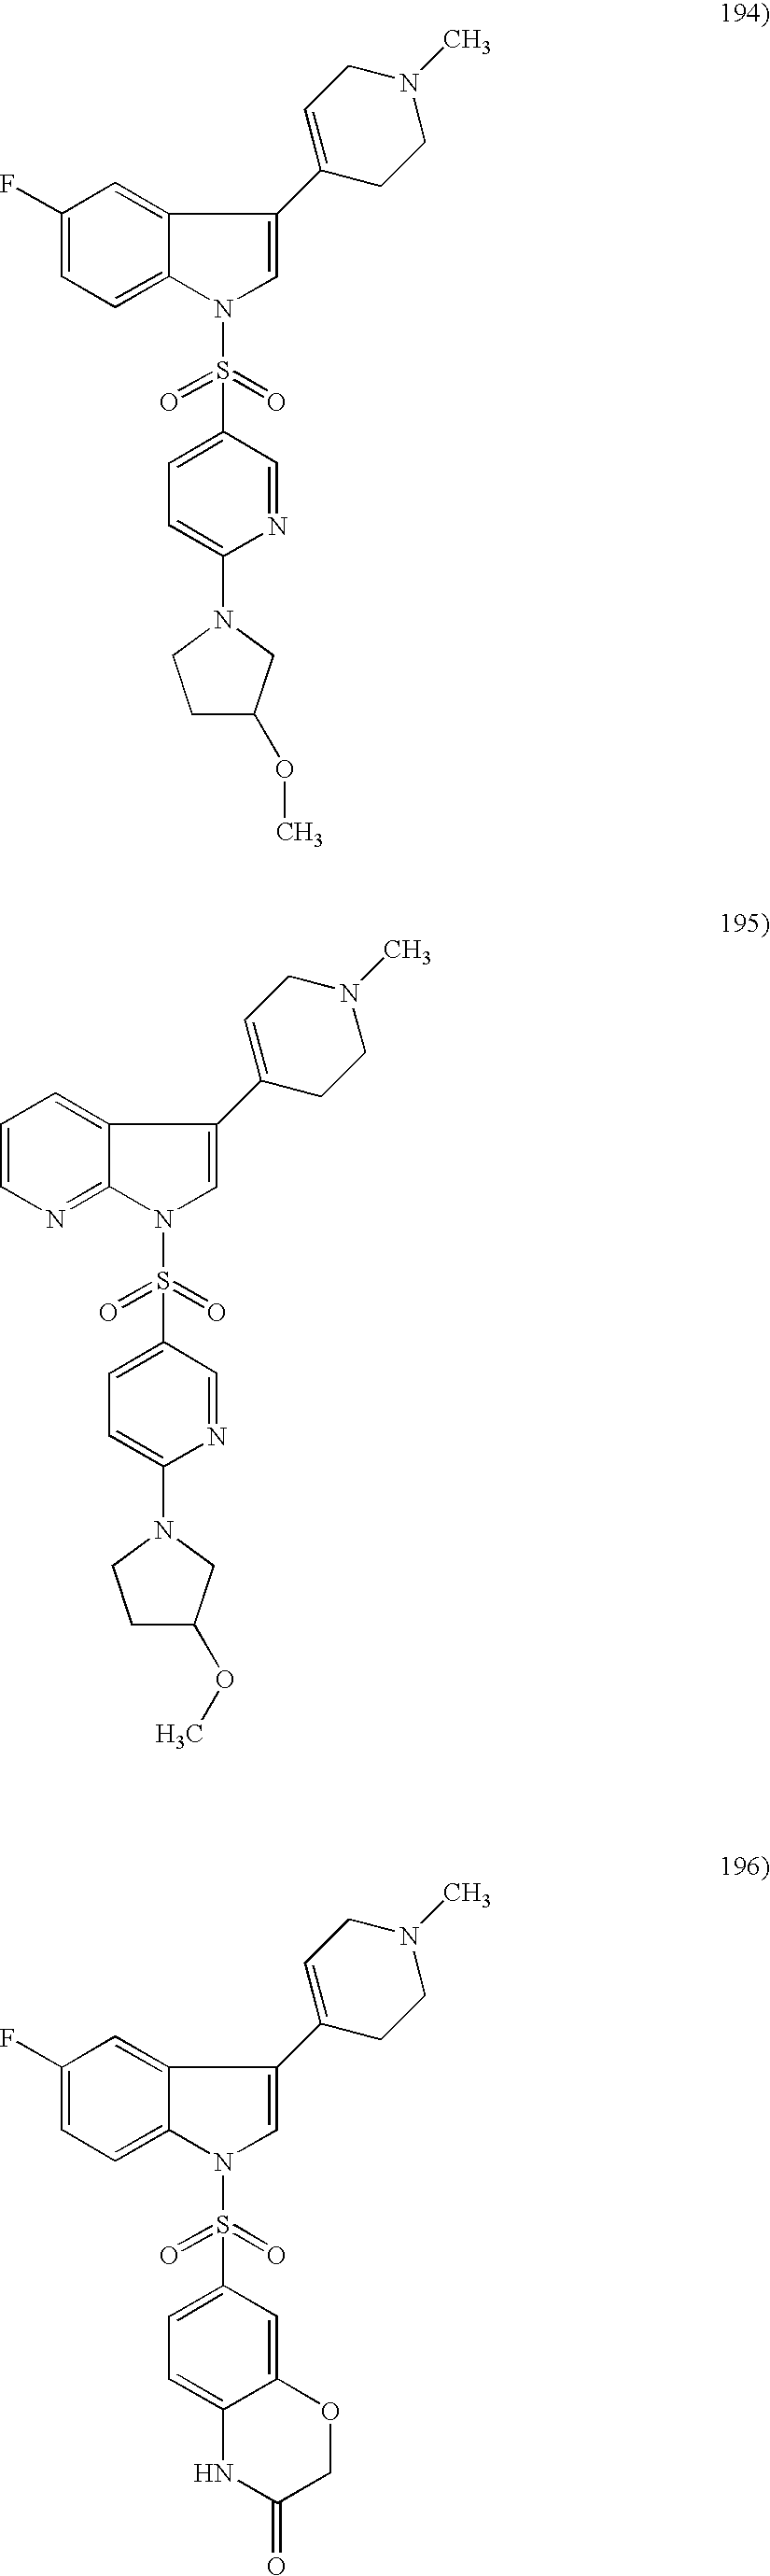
C1(F)=CC=C2C(=C1)C(C1=CCN(C)CC1)=CN2S(=O)(=O)C1=CC=C(N2CCC(OC)C2)N=C1.C1(F)=CC=C2C(=C1)C(C1=CCN(C)CC1)=CN2S(=O)(=O)C1=CC=C2C(=C1)OCC(=O)N2.C1=CN=C2C(=C1)C(C1=CCN(C)CC1)=CN2S(=O)(=O)C1=CC=C(N2CCC(OC)C2)N=C1
